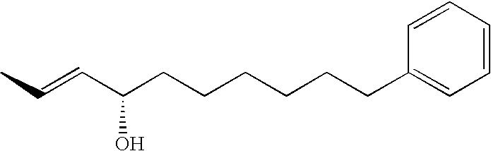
CC=CC(CCCCCCC1=CC=CC=C1)O
